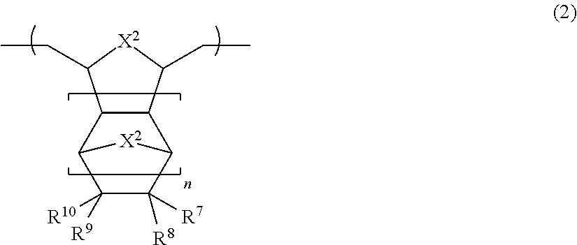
C12C(C3C([R9])([R10])C([R8])([R7])C1[X2]3)C(CC)[X2]C2CC
